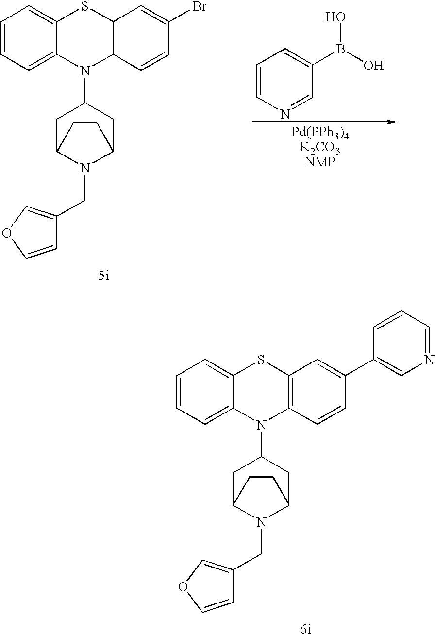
C1C2N(CC3=COC=C3)C(CC1N1C3=C(SC4=CC=CC=C14)C=C(Br)C=C3)CC2.C1=CN=CC(B(O)O)=C1.C1C2N(CC3=COC=C3)C(CC1N1C3=C(SC4=CC=CC=C14)C=C(C1=CN=CC=C1)C=C3)CC2
